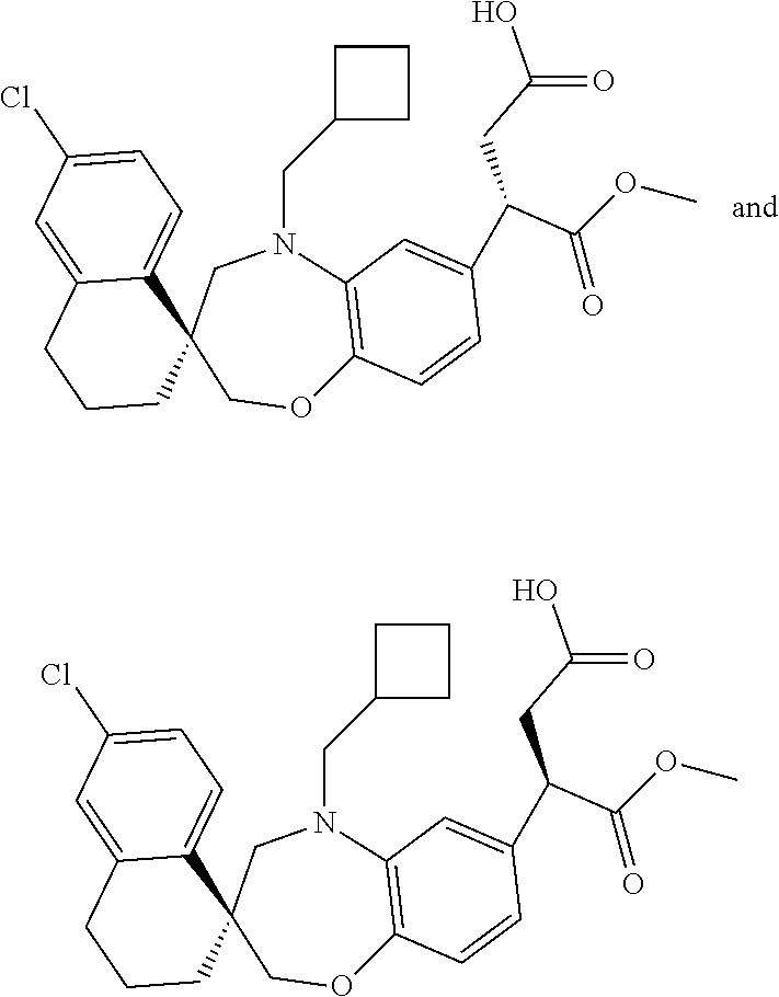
C1CC(CN2C3=C(OCC4(C5=CC=C(Cl)C=C5CCC4)C2)C=CC(C(CC(O)=O)C(OC)=O)=C3)C1.C1CC(CN2C3=C(OCC4(C5=CC=C(Cl)C=C5CCC4)C2)C=CC(C(CC(O)=O)C(OC)=O)=C3)C1
